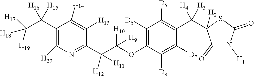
C1(C(C([H19])([H18])[H17])([H16])[H15])=C([H20])N=C(C(C(OC2=C([D6])C([D5])=C(C([H4])([H3])C3([H2])C(=O)N([H1])C(=O)S3)C([D7])=C2[D8])([H10])[H9])([H12])[H11])C([H13])=C1[H14]
